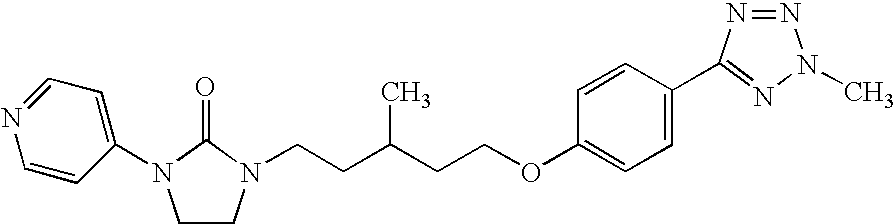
CC(CCN1CCN(C2=CC=NC=C2)C1=O)CCOC1=CC=C(C2=NN(C)N=N2)C=C1
